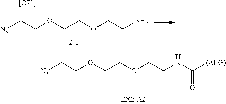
[N3]CCOCCOCCN.[N3]CCOCCOCCNC([(ALG)])=O.[[C71]]
